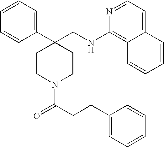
C1(C2=CC=CC=C2)(CNC2=C3C(=CC=N2)C=CC=C3)CCN(C(CCC2=CC=CC=C2)=O)CC1
